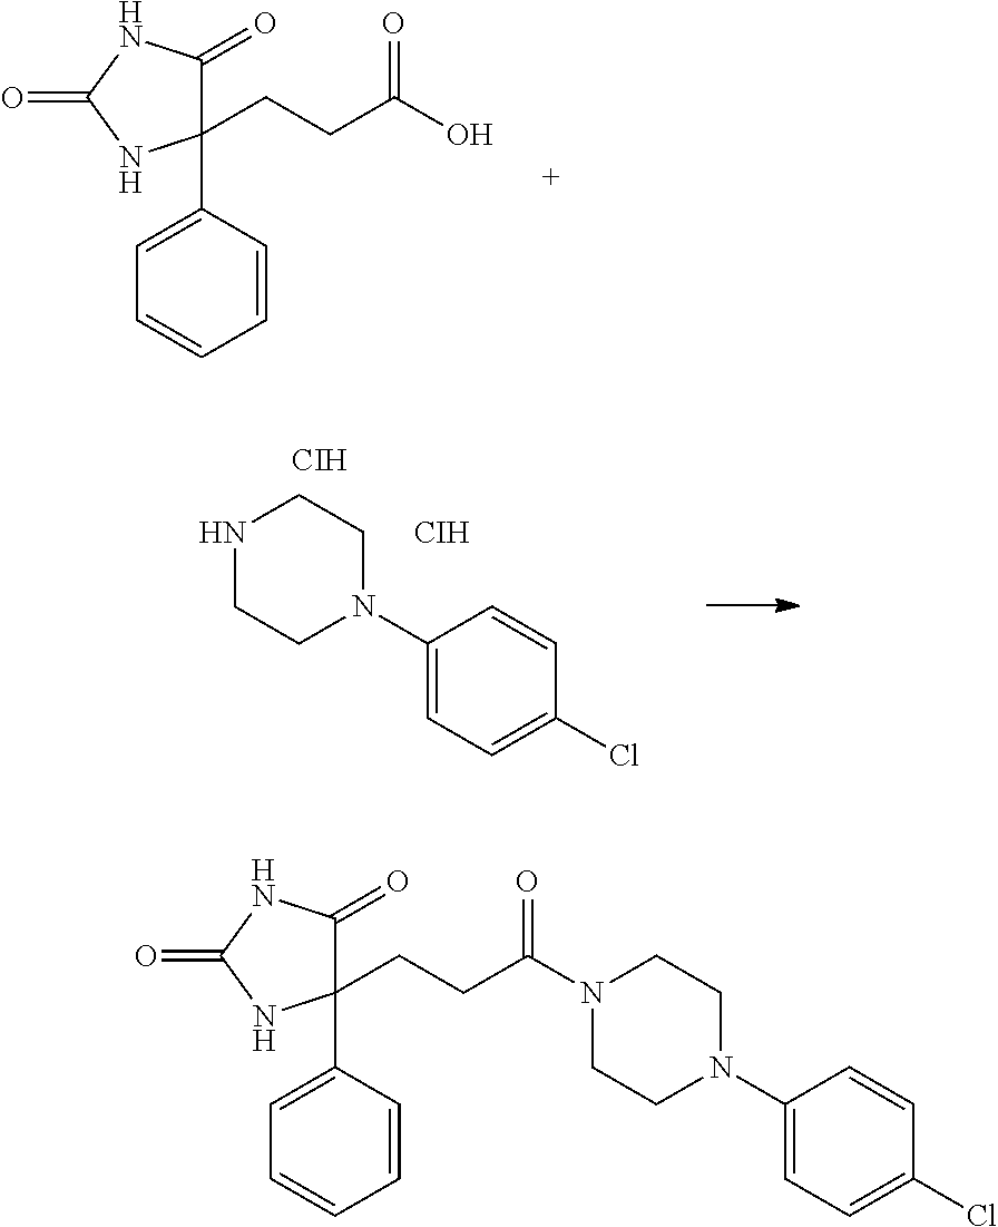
C1(C2=CC=CC=C2)(CCC(O)=O)C(=O)NC(=O)N1.C1(N2CCNCC2)=CC=C(Cl)C=C1.[CIH].[CIH].C1(C2=CC=CC=C2)(CCC(=O)N2CCN(C3=CC=C(Cl)C=C3)CC2)C(=O)NC(=O)N1
